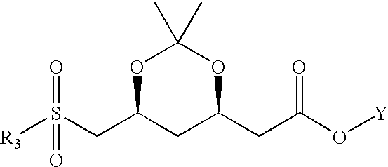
[R3]S(CC1CC(CC(=O)O[Y])OC(C)(C)O1)(=O)=O
